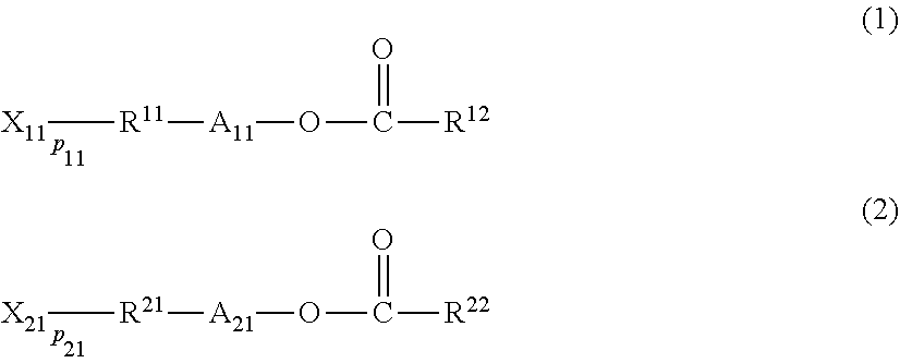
[X11][R11][A11]OC([R12])=O.[X21][R21][A21]OC([R22])=O
